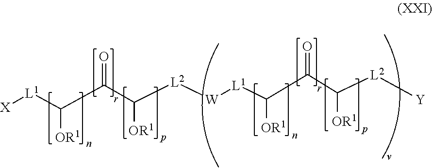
C([OR1])(C(C([OR1])[L2][Y])=O)[L1][W][L2]C([OR1])C(C([OR1])[L1][X])=O
